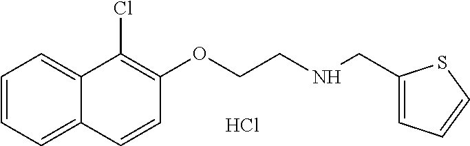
C1=CC=C2C(=C1)C(Cl)=C(OCCNCC1=CC=CS1)C=C2.Cl
